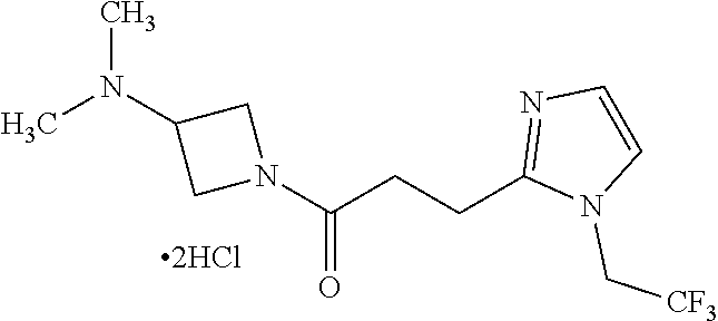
N1(C(CCC2=NC=CN2C[CF3])=O)CC(N(C)C)C1
